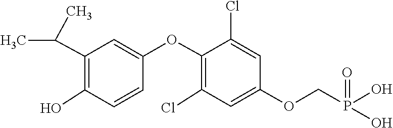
C1=C(OCP(O)(O)=O)C=C(Cl)C(OC2=CC(C(C)C)=C(O)C=C2)=C1Cl
